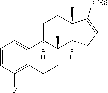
C1=CC(F)=C2C(=C1)C1([H])C([H])(CC2)C2([H])C(C)(CC1)C([OTBS])=CC2
